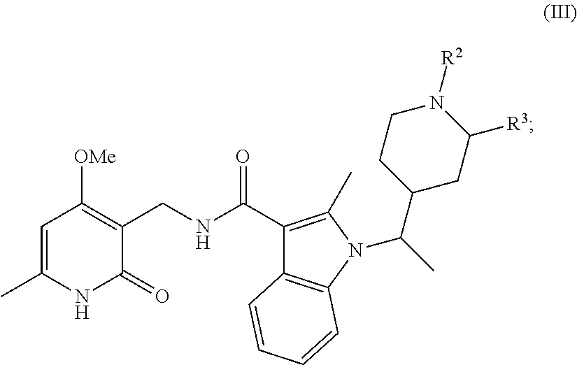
C1=C(C)NC(=O)C(CNC(=O)C2=C(C)N(C(C)C3CC([R3])N([R2])CC3)C3=C2C=CC=C3)=C1[OMe]
